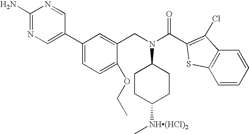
C1(N)=NC=C(C2=CC=C(OCC)C(CN(C3CCC([NH(HCl)2]C)CC3)C(C3=C(Cl)C4=C(S3)C=CC=C4)=O)=C2)C=N1
